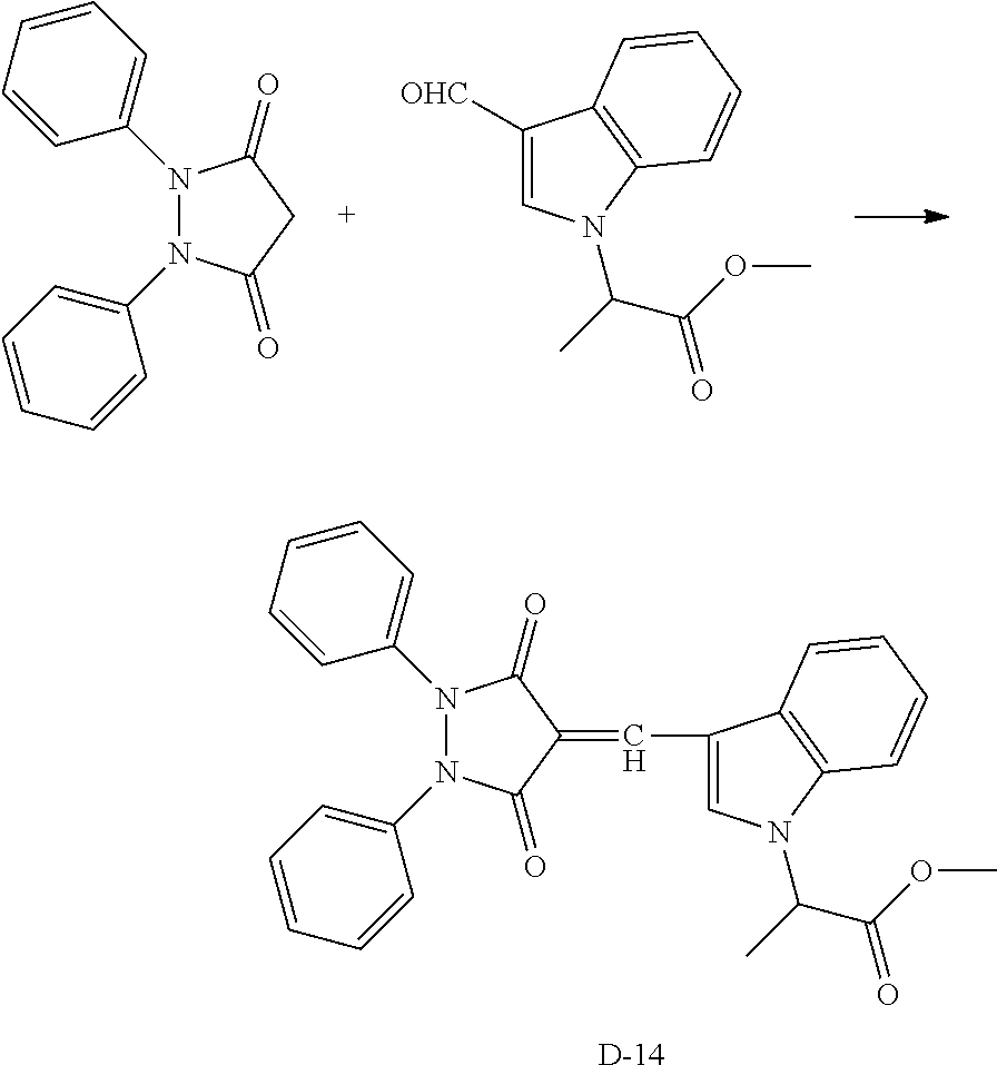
N1(C2=CC=CC=C2)N(C2=CC=CC=C2)C(=O)CC1=O.[OHC]C1=CN(C(C)C(OC)=O)C2=C1C=CC=C2.[D].N1(C2=CC=CC=C2)N(C2=CC=CC=C2)C(=O)C(=CC2=CN(C(C)C(OC)=O)C3=C2C=CC=C3)C1=O
